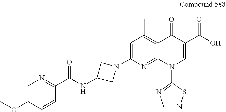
C1=C(OC)C=CC(C(NC2CN(C3=CC(C)=C4C(=N3)N(C3=NC=NS3)C=C(C(O)=O)C4=O)C2)=O)=N1
